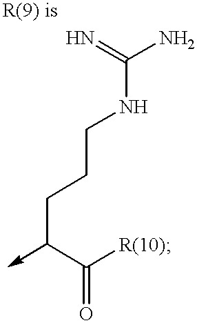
C(C(C([R(10)])=O)->C)CCNC(N)=N
